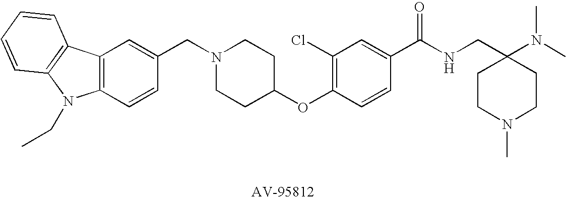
C12=C(C=CC(CN3CCC(OC4=C(Cl)C=C(C(NCC5(N(C)C)CCN(C)CC5)=O)C=C4)CC3)=C1)N(CC)C1=C2C=CC=C1
